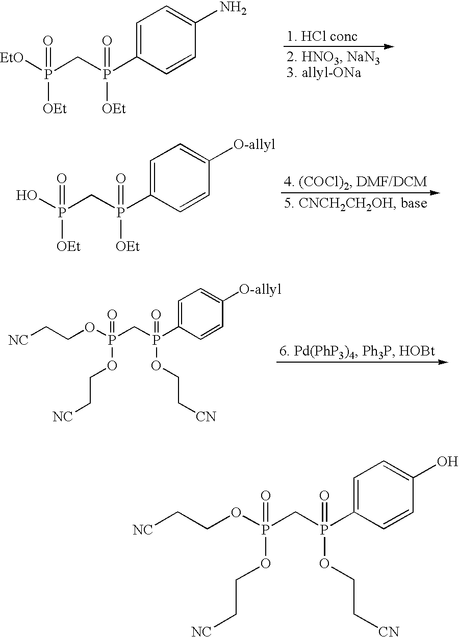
C1=CC(O)=CC=C1P(CP(OCC[NC])(=O)OCC[NC])(=O)OCC[CN].C1=CC(N)=CC=C1P(CP([EtO])(=O)[OEt])(=O)[OEt].C1=CC([O-allyl])=CC=C1P(CP(O)(=O)[OEt])(=O)[OEt].C1=CC([O-allyl])=CC=C1P(CP(OCC[NC])(=O)OCC[NC])(=O)OCC[CN]
